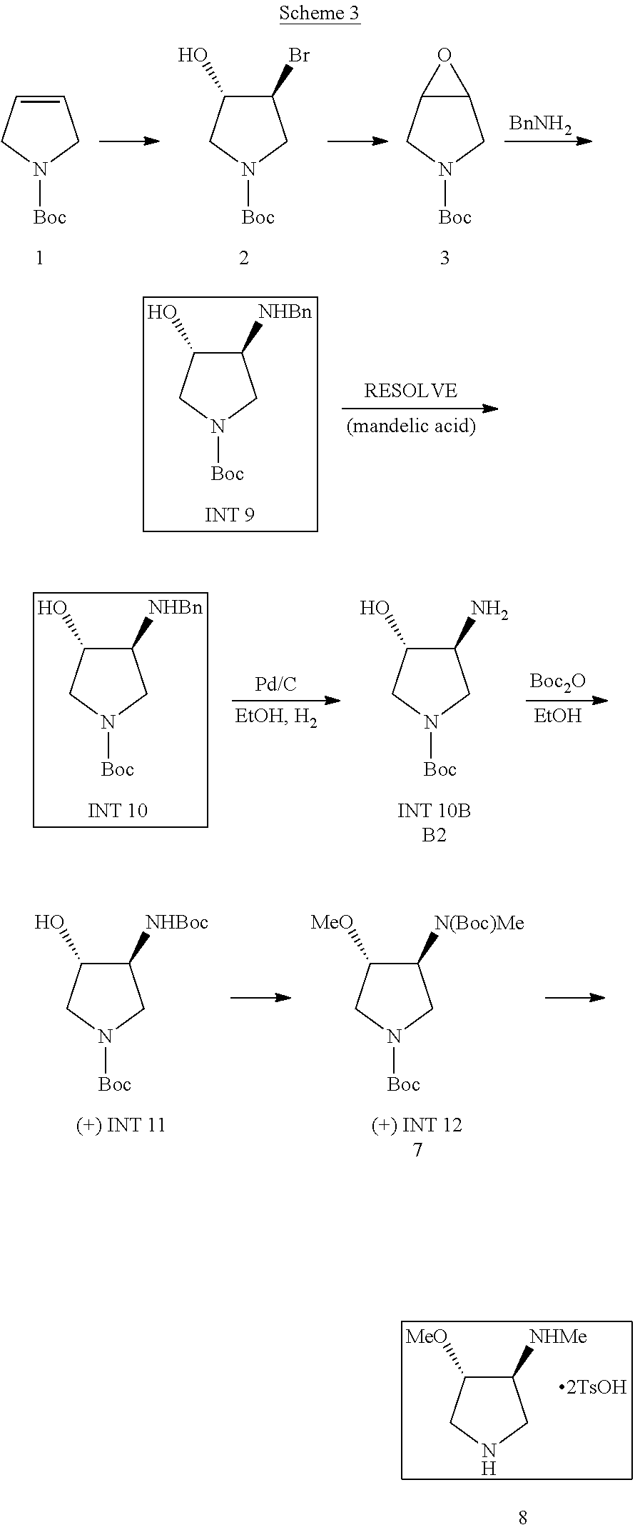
C1([NHBn])C(O)CN([Boc])C1.C12C(CN([Boc])C1)O2.C1(Br)C(O)CN([Boc])C1.C1=CCN([Boc])C1.[BnNH2].[Boc2O].[EtOH].C1(N)C(O)CN([Boc])C1.C1([NHBn])C(O)CN([Boc])C1.C1([N(Boc)Me])C([MeO])CN([Boc])C1.C1([NHBoc])C(O)CN([Boc])C1.C1([NHMe])C([MeO])CNC1
